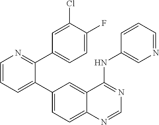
C1=CC=C(C2=CC=C3C(=C2)C(NC2=CN=CC=C2)=NC=N3)C(C2=CC=C(F)C(Cl)=C2)=N1
